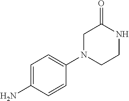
C1=C(N)C=CC(N2CCNC(=O)C2)=C1
